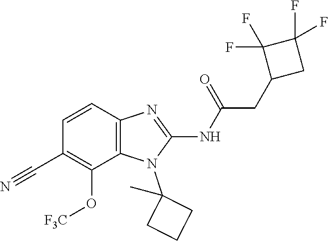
C1=CC2=C(C(O[F3C])=C1C#N)N(C1(C)CCC1)C(NC(=O)CC1CC(F)(F)C1(F)F)=N2
